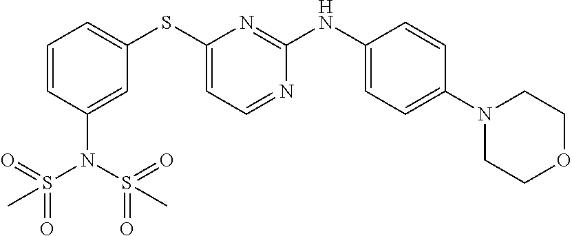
C1=CC(N(S(=O)(=O)C)S(=O)(=O)C)=CC(SC2=CC=NC(NC3=CC=C(N4CCOCC4)C=C3)=N2)=C1
